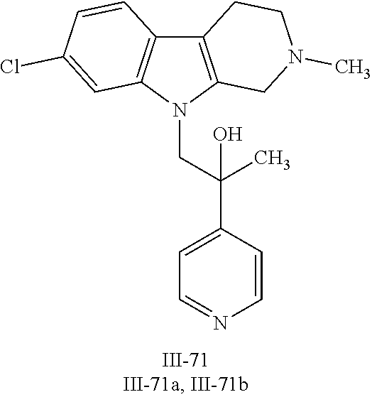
N1(CC(C2=CC=NC=C2)(C)O)C2=C(C3=C1C=C(Cl)C=C3)CCN(C)C2
